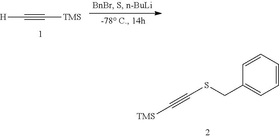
[H]C#C[TMS].C(SCC1=CC=CC=C1)#C[TMS]
